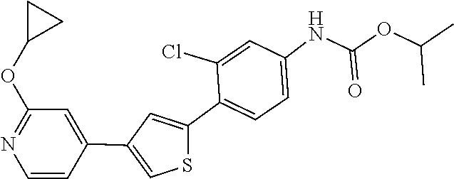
N1=C(OC2CC2)C=C(C2=CSC(C3=CC=C(NC(OC(C)C)=O)C=C3Cl)=C2)C=C1
